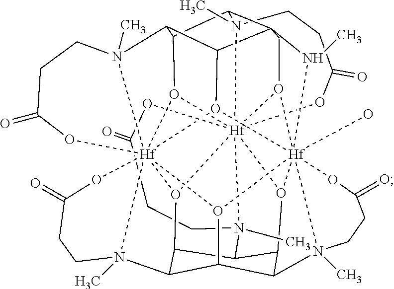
C1(=O)O[Hf]234567O8C9C(C%10%11C%12C9N9(C)CCC(=O)O[Hf]98%13%14%15%16O%12[Hf]89%12(O)(N%10C)(O2C%11)O%13C2C(N%14(C)CCC(=O)O%15)C(C(C(O38)C2N9(C)CCC(=O)O%12)N4(C)CC1)O%165)N6(C)CCC(=O)O7
